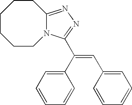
C1CCCN2C(=NN=C2C(=CC2=CC=CC=C2)C2=CC=CC=C2)CC1
